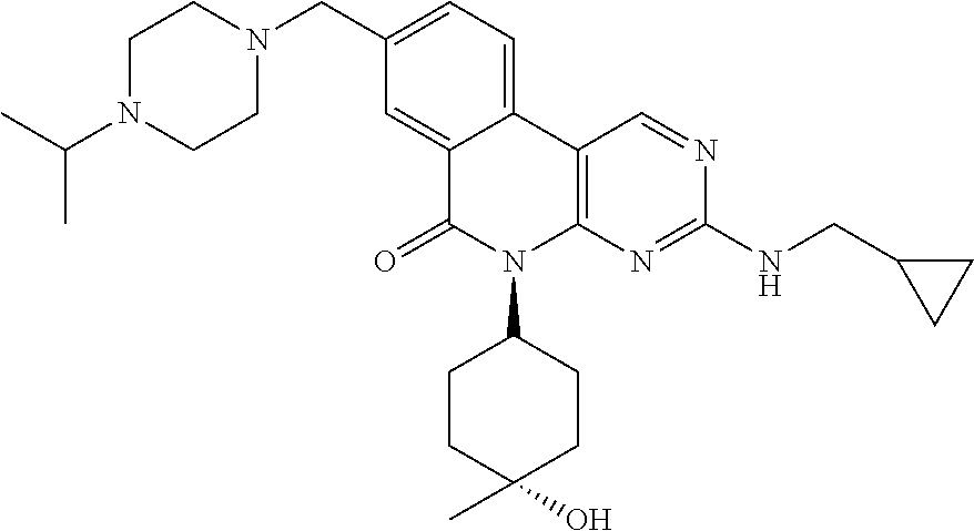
C12=CC(CN3CCN(C(C)C)CC3)=CC=C1C1=C(N(C3CCC(O)(C)CC3)C2=O)N=C(NCC2CC2)N=C1
